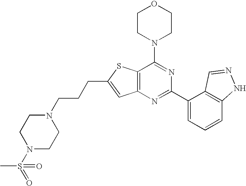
C1CN(C2=NC(C3=CC=CC4=C3C=NN4)=NC3=C2SC(CCCN2CCN(S(=O)(C)=O)CC2)=C3)CCO1
